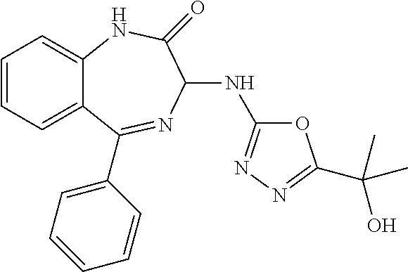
C1=CC=C2C(=C1)NC(=O)C(NC1=NN=C(C(O)(C)C)O1)N=C2C1=CC=CC=C1
